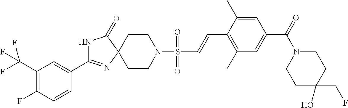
C1CN(S(C=CC2=C(C)C=C(C(=O)N3CCC(CF)(O)CC3)C=C2C)(=O)=O)CCC12N=C(C1=CC(C(F)(F)F)=C(F)C=C1)NC2=O
